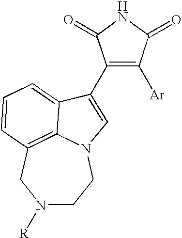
C1(C2=CN3CCN([R])CC4=C3C2=CC=C4)=C([Ar])C(=O)NC1=O
